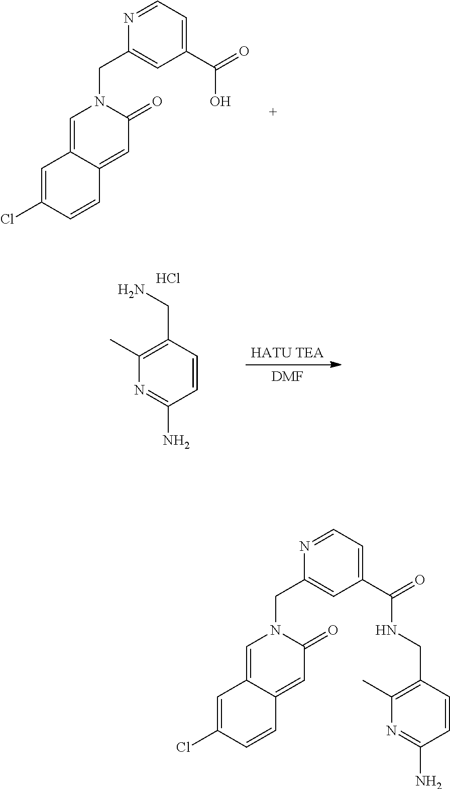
C12=CN(CC3=CC(C(=O)O)=CC=N3)C(=O)C=C1C=CC(Cl)=C2.C1=CC(N)=NC(C)=C1CN.Cl.[HATU TEA].[DMF].C(C1=CC(C(=O)NCC2=C(C)N=C(N)C=C2)=CC=N1)N1C(=O)C=C2C(=C1)C=C(Cl)C=C2
